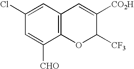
C1(Cl)=CC2=C(C([CHO])=C1)OC([CF3])C([CO2H])=C2
